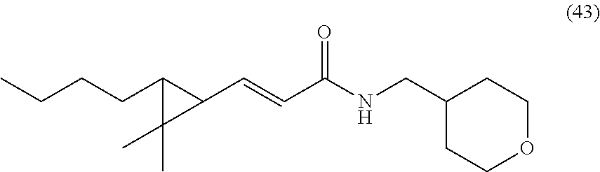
C(C1C(C=CC(NCC2CCOCC2)=O)C1(C)C)CCC
